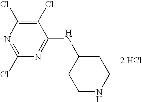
C1(Cl)=NC(Cl)=C(Cl)C(NC2CCNCC2)=N1.[2 HCl]
